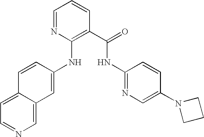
C1=NC(NC2=CC3=CN=CC=C3C=C2)=C(C(=O)NC2=NC=C(N3CCC3)C=C2)C=C1
